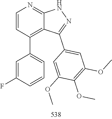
O(C)C1=C(OC)C(OC)=CC(C2=NNC3=NC=CC(C4=CC=CC(F)=C4)=C32)=C1
